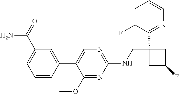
C1(C2=CN=C(NCC3(C4=NC=CC=C4F)CC(F)C3)N=C2OC)=CC(C(=O)N)=CC=C1
